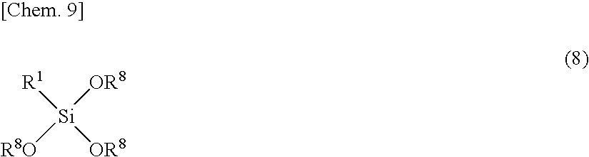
[R1][Si]([OR8])([OR8])[R8O]
